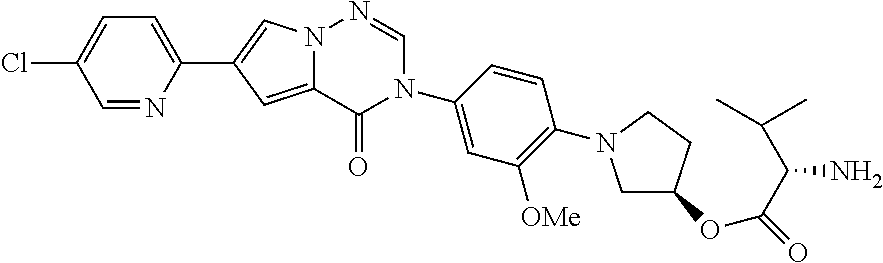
C1=NC(C2=CN3C(=C2)C(=O)N(C2=CC([OMe])=C(N4CC(OC(C(C(C)C)N)=O)CC4)C=C2)C=N3)=CC=C1Cl
